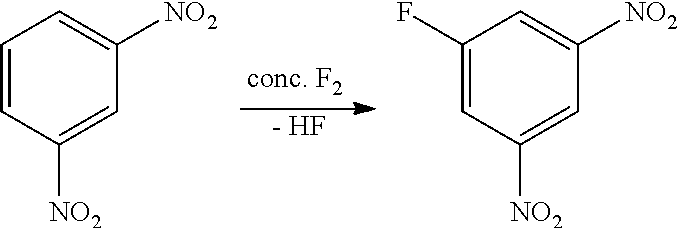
[- HF].C1=CC([NO2])=CC([NO2])=C1.C1(F)=CC([NO2])=CC([NO2])=C1
